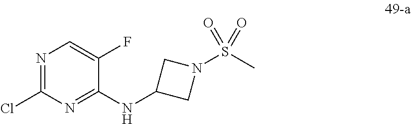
N1=C(Cl)N=C(NC2CN(S(C)(=O)=O)C2)C(F)=C1
